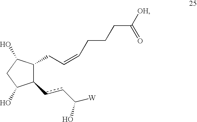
C1(ccC([W])O)C(CC=CCCCC(=O)[OH])C(O)CC1O
